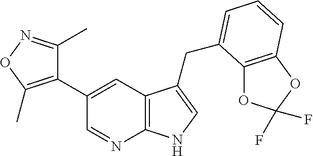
C1(C2=C(C)ON=C2C)=CC2=C(N=C1)NC=C2CC1=CC=CC2=C1OC(F)(F)O2
